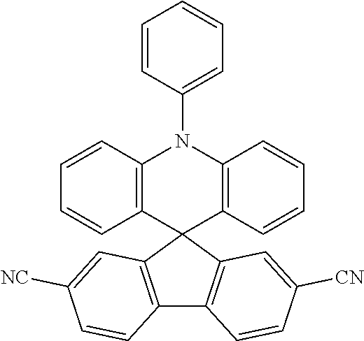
C1=CC(N2C3=C(C4(C5=C2C=CC=C5)C2=C(C5=C4C=C([CN])C=C5)C=CC([NC])=C2)C=CC=C3)=CC=C1
